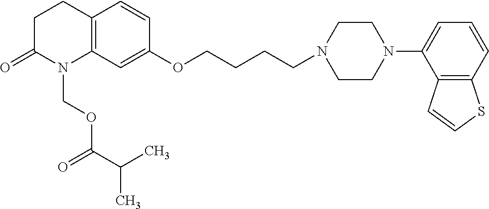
C12=C(C=C(OCCCCN3CCN(C4=CC=CC5=C4C=CS5)CC3)C=C1)N(COC(=O)C(C)C)C(=O)CC2
